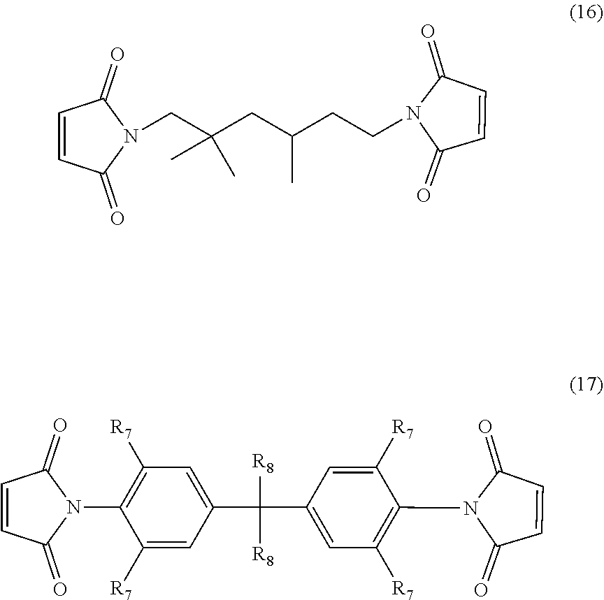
C1=CC(=O)N(CC(CC(CCN2C(=O)C=CC2=O)C)(C)C)C1=O.C1=CC(=O)N(C2=C([R7])C=C(C([R8])([R8])C3=CC([R7])=C(N4C(=O)C=CC4=O)C([R7])=C3)C=C2[R7])C1=O
